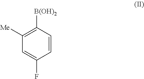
C1=CC([B(OH)2])=C([Me])C=C1F
